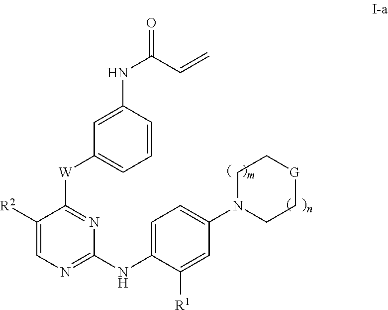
C1([R2])=CN=C(NC2=CC=C(N3CC[G]CC3)C=C2[R1])N=C1[W]C1=CC=CC(NC(C=C)=O)=C1
